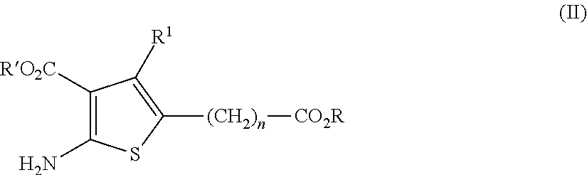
C1(N)=C([RO2C])C([R1])=C([(CH2)n][CO2R])S1
